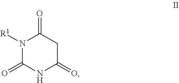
N1([R1])C(=O)NC(=O)CC1=O
